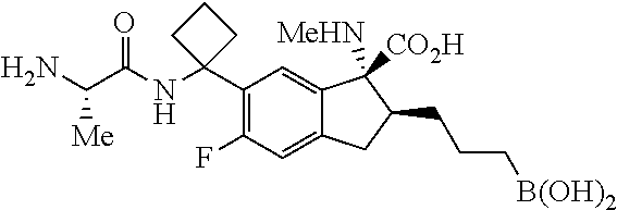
C1(C2(NC(C(N)[Me])=O)CCC2)=C(F)C=C2C(=C1)C([MeHN])([CO2H])C(CCC[B(OH)2])C2
